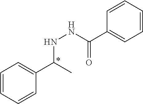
C1=CC=CC(C(NNC(=O)C2=CC=CC=C2)C)=C1
